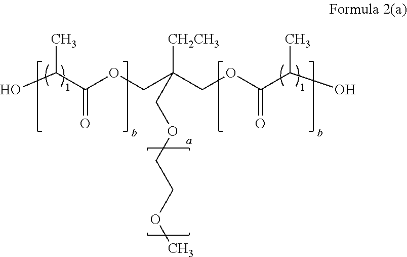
OC(C(OCC(COC(C(O)C)=O)([CH2CH3])COCCOC)=O)C
